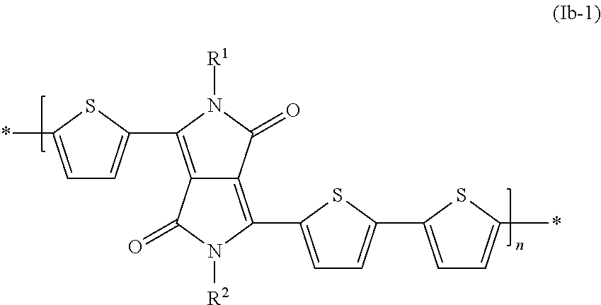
C12=C(C3=CC=C(*)S3)N([R1])C(=O)C1=C(C1=CC=C(C3=CC=C(*)S3)S1)N([R2])C2=O
